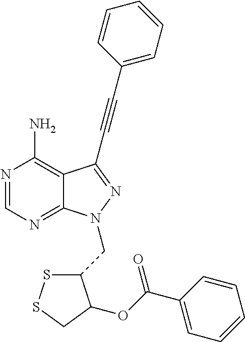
N1=CN=C2C(=C1N)C(C#CC1=CC=CC=C1)=NN2CC1SSCC1OC(C1=CC=CC=C1)=O
